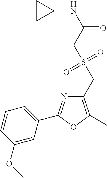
C1(NC(=O)CS(CC2=C(C)OC(C3=CC=CC(OC)=C3)=N2)(=O)=O)CC1
